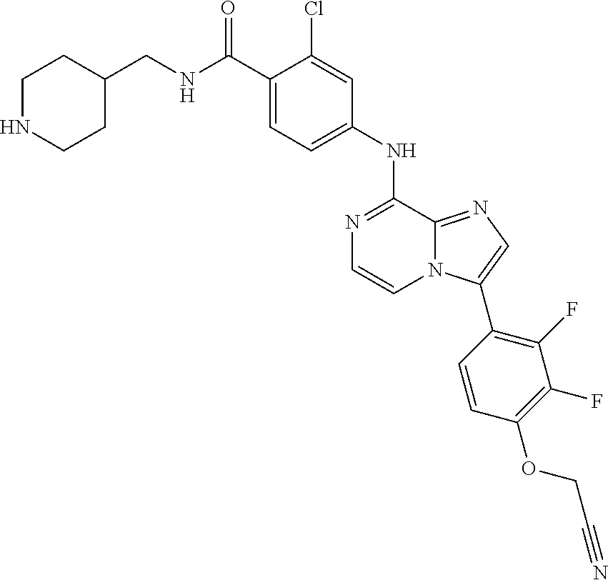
N1=C(NC2=CC=C(C(NCC3CCNCC3)=O)C(Cl)=C2)C2=NC=C(C3=C(F)C(F)=C(OCC#N)C=C3)N2C=C1
